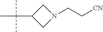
C1(C(C)(C)C)CN(CC[CN])C1
